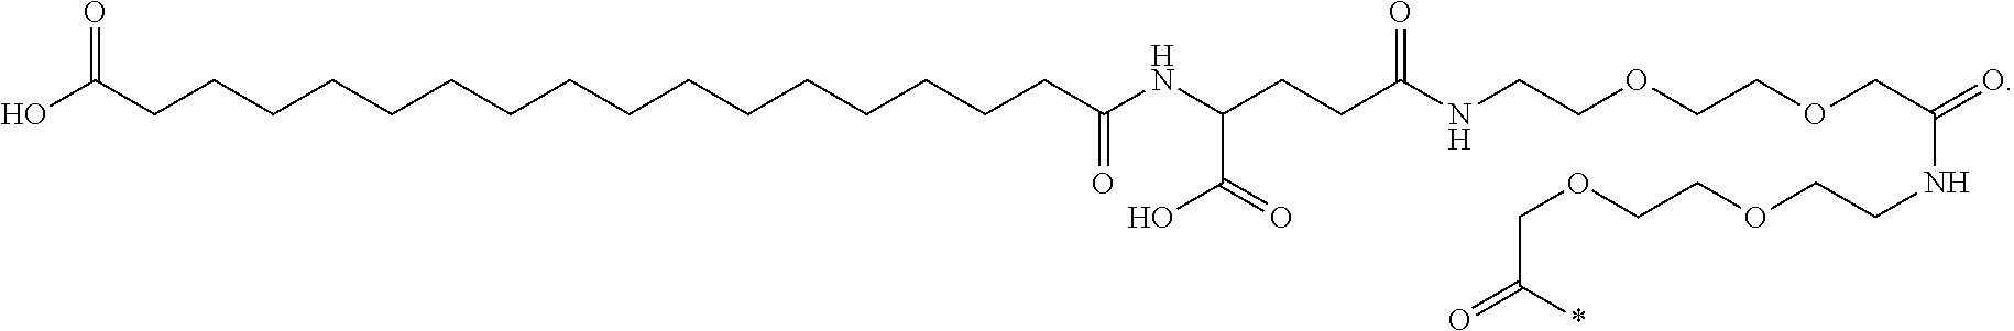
OC(CCCCCCCCCCCCCCCCC(NC(CCC(NCCOCCOCC(NCCOCCOCC(*)=O)=O)=O)C(=O)O)=O)=O
